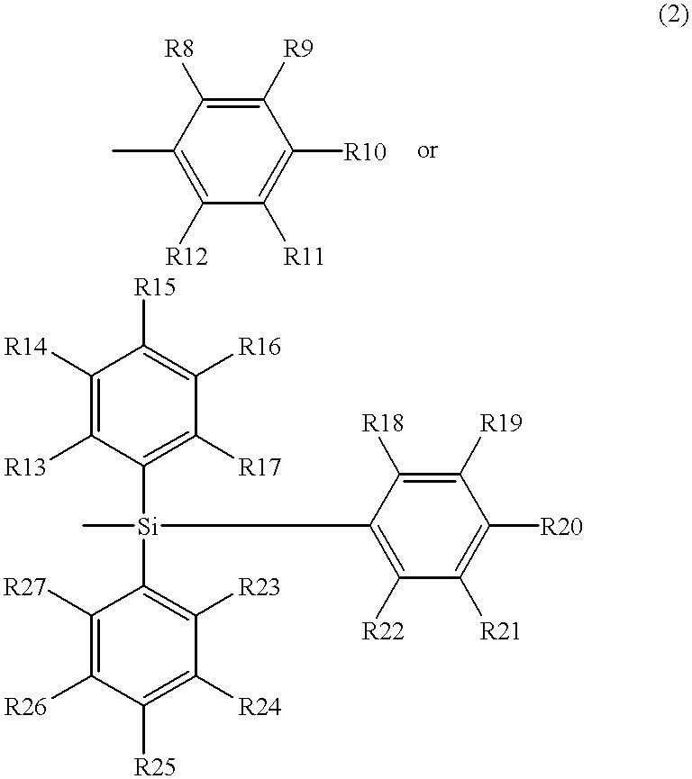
C1(C)=C([R12])C([R11])=C([R10])C([R9])=C1[R8].C1([R14])=C([R13])C([Si](C2=C([R23])C([R24])=C([R25])C([R26])=C2[R27])(C)C2=C([R22])C([R21])=C([R20])C([R19])=C2[R18])=C([R17])C([R16])=C1[R15]
